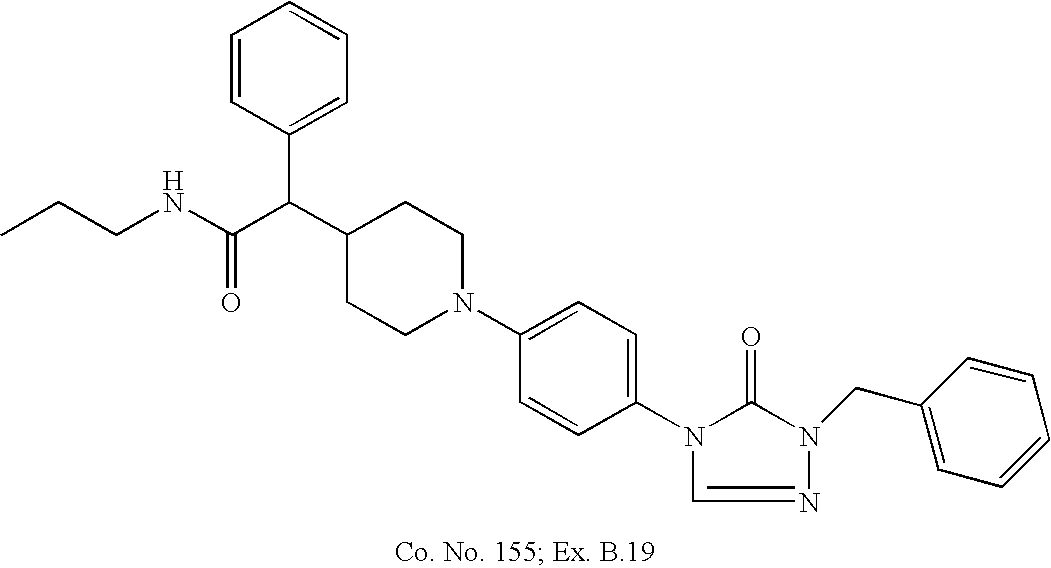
C1(C(C(NCCC)=O)C2=CC=CC=C2)CCN(C2=CC=C(N3C(=O)N(CC4=CC=CC=C4)N=C3)C=C2)CC1
